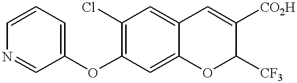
C1(OC2=C(Cl)C=C3C(=C2)OC([CF3])C([CO2H])=C3)=CC=CN=C1
